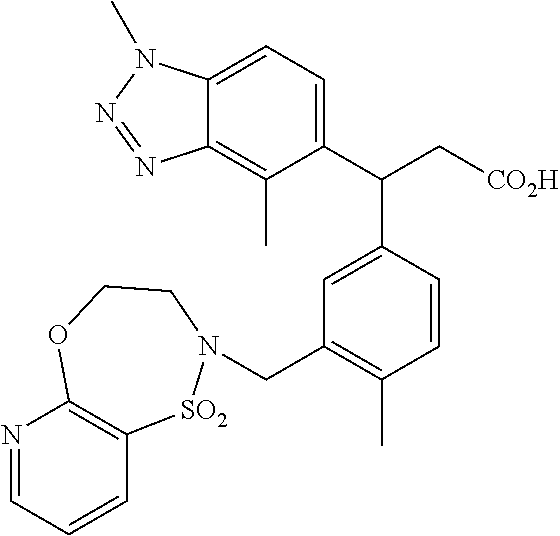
N1=CC=CC2=C1OCCN(CC1=C(C)C=CC(C(C[CO2H])C3=CC=C4C(=C3C)N=NN4C)=C1)[SO2]2
